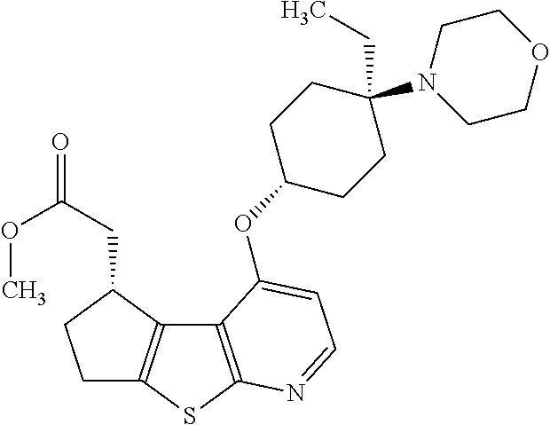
C1C2=C(C(CC(OC)=O)C1)C1=C(S2)N=CC=C1OC1CCC(N2CCOCC2)(CC)CC1
